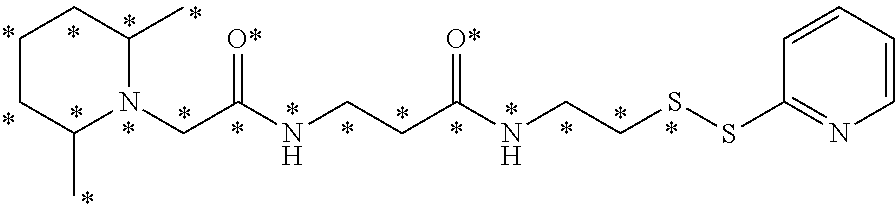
C1CC(C)N(CC(NCCC(NCCSSC2=NC=CC=C2)=[O*])=[O*])C(C)C1
